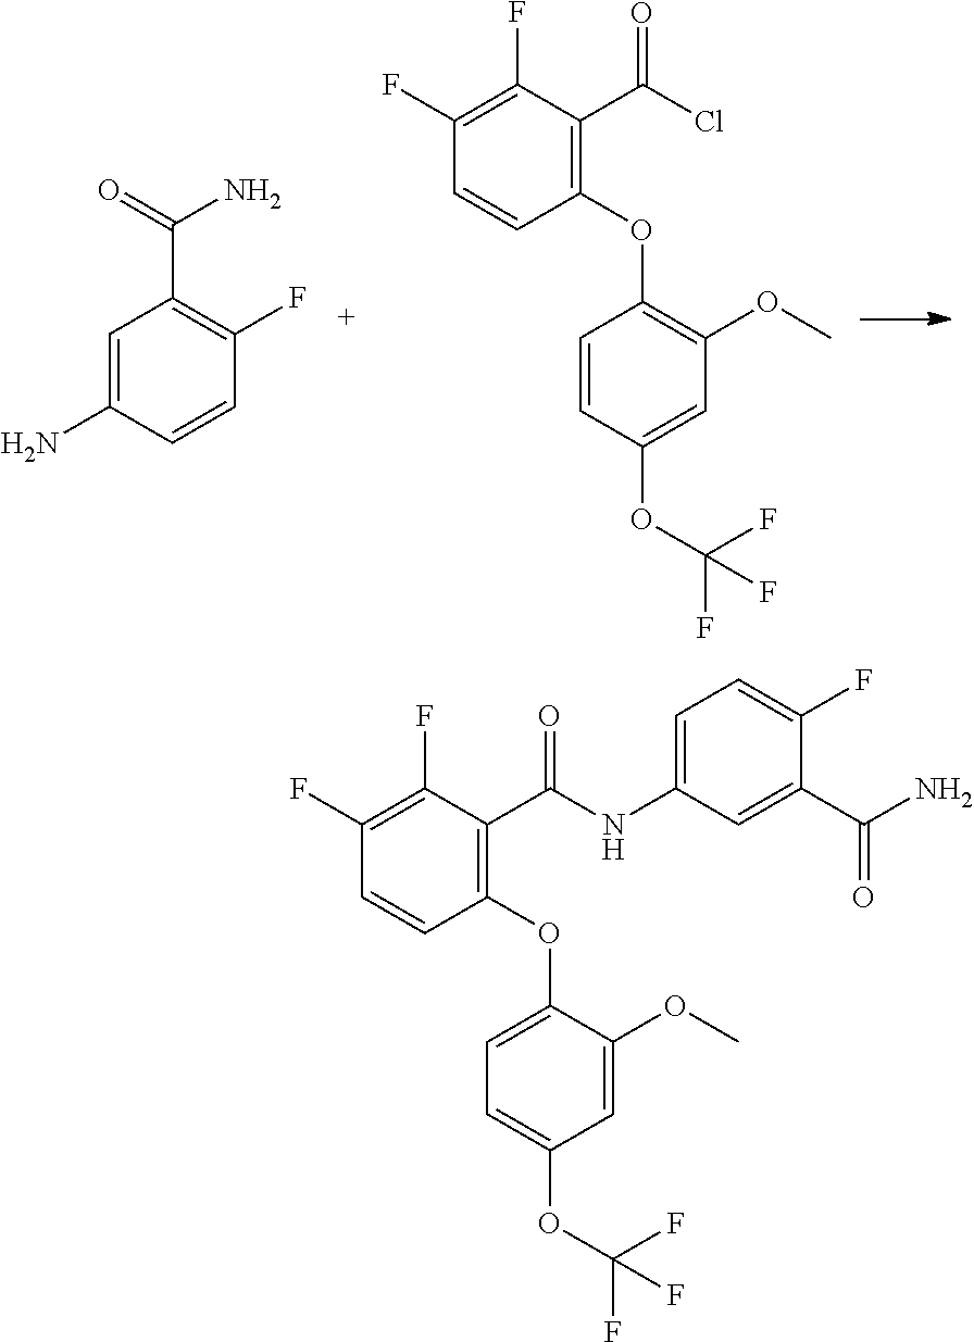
C1=C(N)C=CC(F)=C1C(=O)N.C1=C(OC(F)(F)F)C=CC(OC2=C(C(Cl)=O)C(F)=C(F)C=C2)=C1OC.C1=C(OC)C(OC2=C(C(NC3=CC=C(F)C(C(N)=O)=C3)=O)C(F)=C(F)C=C2)=CC=C1OC(F)(F)F
